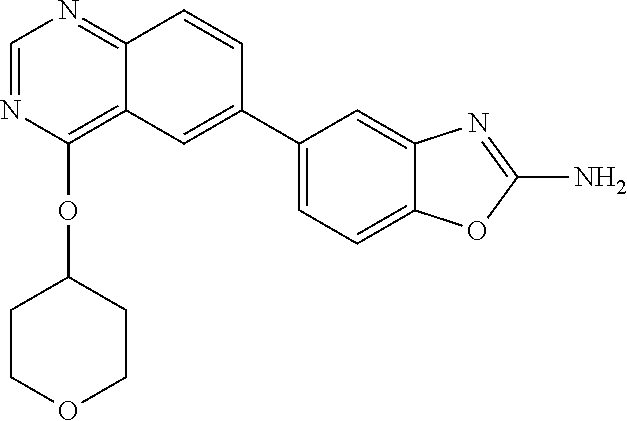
C12=C(OC3CCOCC3)N=CN=C1C=CC(C1=CC=C3C(=C1)N=C(N)O3)=C2
